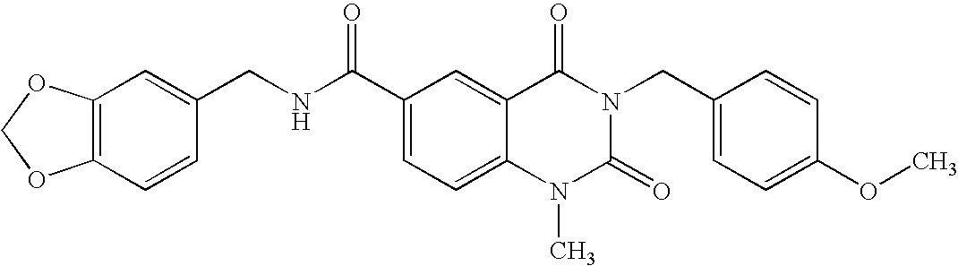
C12=C(C=CC(CNC(C3=CC=C4C(=C3)C(=O)N(CC3=CC=C(OC)C=C3)C(=O)N4C)=O)=C1)OCO2
